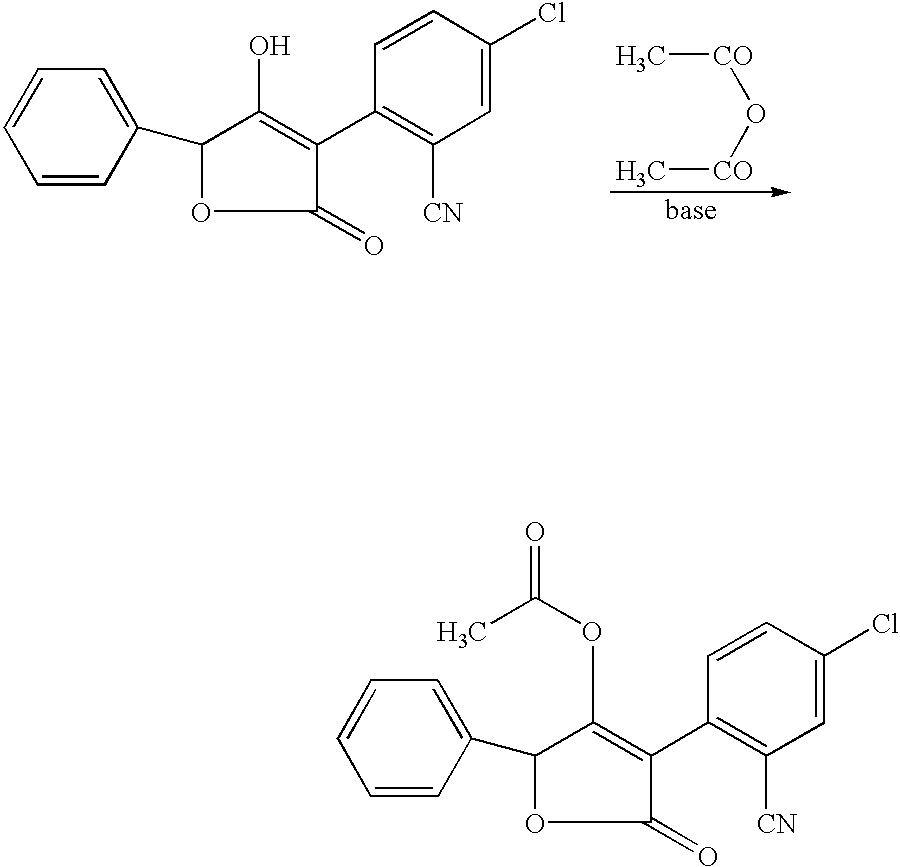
C1=CC(C2C(OC(C)=O)=C(C3=C([CN])C=C(Cl)C=C3)C(=O)O2)=CC=C1.C1=CC(C2C(O)=C(C3=C([CN])C=C(Cl)C=C3)C(=O)O2)=CC=C1.[CO](O[CO]C)C
